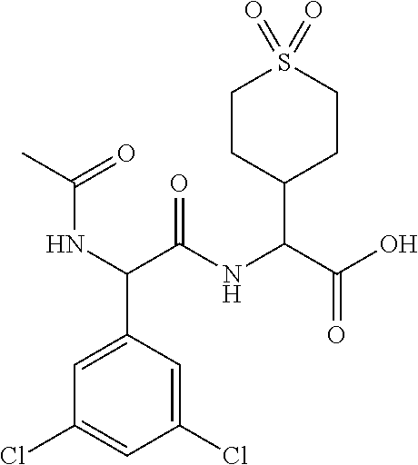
C1=C(C(NC(C)=O)C(NC(C(O)=O)C2CCS(=O)(=O)CC2)=O)C=C(Cl)C=C1Cl
